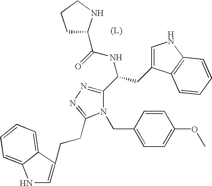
C1(C(CC2=CNC3=C2C=CC=C3)NC(=O)C2CCCN2)=NN=C(CCC2=CNC3=CC=CC=C32)N1CC1=CC=C(OC)C=C1.[(L)]
